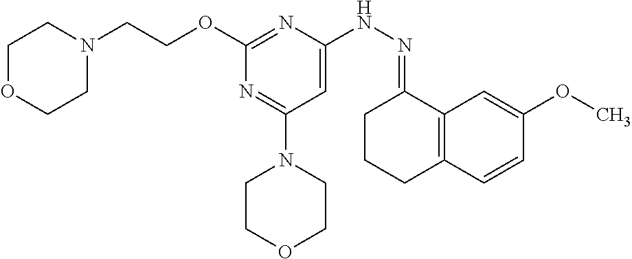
O(C1=NC(NN=C2CCCC3=C2C=C(OC)C=C3)=CC(N2CCOCC2)=N1)CCN1CCOCC1
